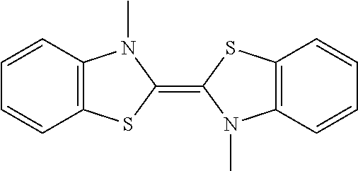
CN1C2=C(SC1=C1N(C)C3=C(S1)C=CC=C3)C=CC=C2
